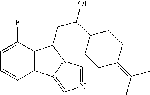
C12=C(C(F)=CC=C1)C(CC(O)C1CCC(=C(C)C)CC1)N1C2=CN=C1
